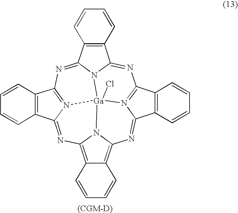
N1=C2N3=C(N=C4N5C(=NC6=N7C(=NC8=C9C(=C1N8[Ga]753Cl)C=CC=C9)C1=C6C=CC=C1)C1=C4C=CC=C1)C1=C2C=CC=C1
